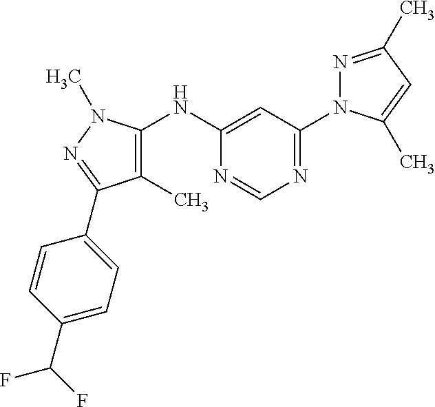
N1=C(C)C=C(C)N1C1=NC=NC(NC2=C(C)C(C3=CC=C(C(F)F)C=C3)=NN2C)=C1
